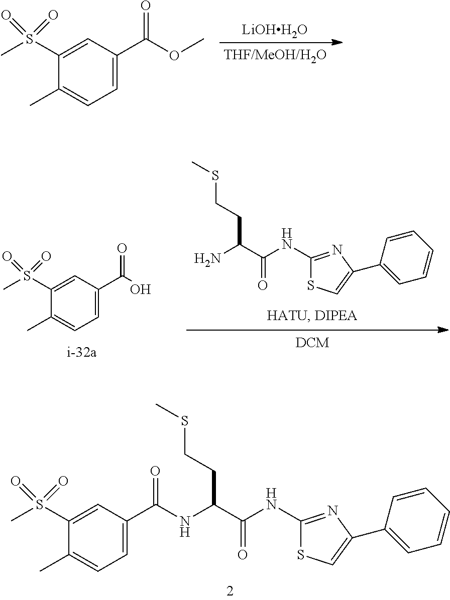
C(=O)(OC)C1=CC=C(C)C(S(C)(=O)=O)=C1.[LiOHH2O].C1(NC(=O)C(N)CCSC)=NC(C2=CC=CC=C2)=CS1.C(=O)(O)C1=CC=C(C)C(S(C)(=O)=O)=C1.C(=O)(NC(C(NC1=NC(C2=CC=CC=C2)=CS1)=O)CCSC)C1=CC=C(C)C(S(C)(=O)=O)=C1
